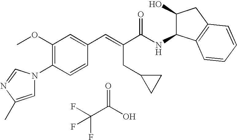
FC(C(O)=O)(F)F.C1(OC)=C(N2C=C(C)N=C2)C=CC(C=C(C(NC2C(O)CC3=C2C=CC=C3)=O)CC2CC2)=C1
